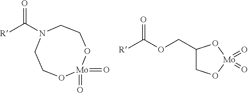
C1O[Mo](=O)(=O)OCCN(C([R])=O)C1.C1(COC([R])=O)CO[Mo](=O)(=O)O1
